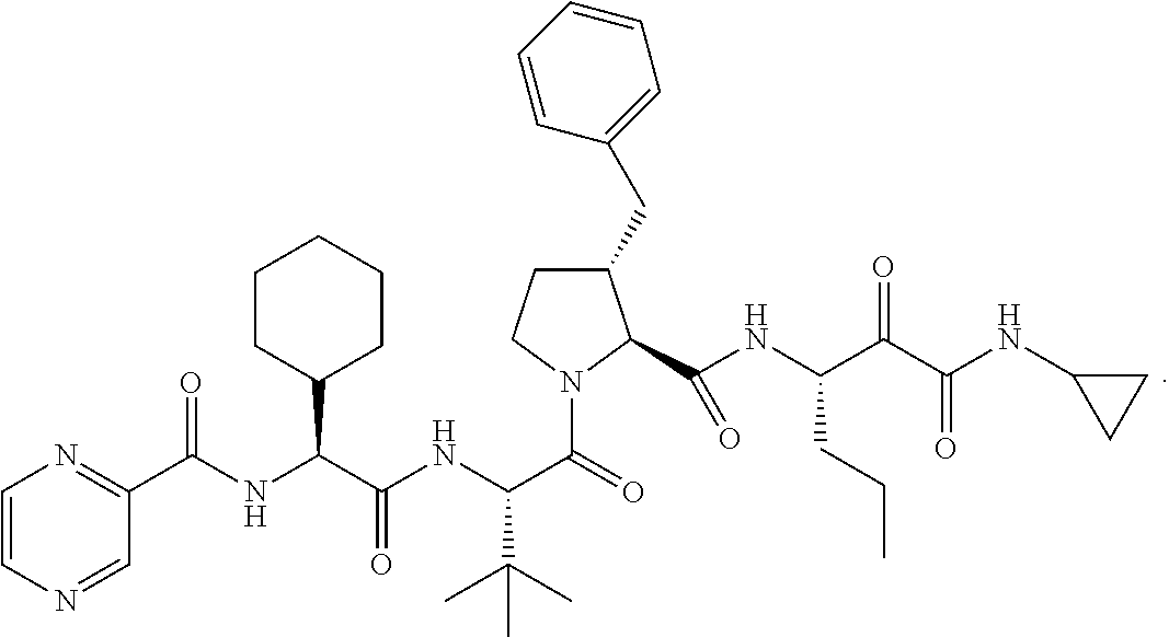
C1=CN=CC(C(NC(C(NC(C(=O)N2C(C(NC(C(C(NC3CC3)=O)=O)CCC)=O)C(CC3=CC=CC=C3)CC2)C(C)(C)C)=O)C2CCCCC2)=O)=N1
